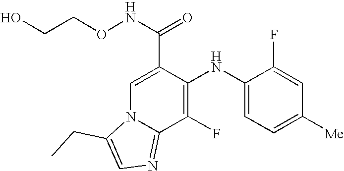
C1(F)=C(NC2=CC=C([Me])C=C2F)C(C(NOCCO)=O)=CN2C1=NC=C2CC
